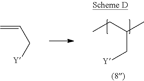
CCC(C)C[Y].C=CC[Y]
